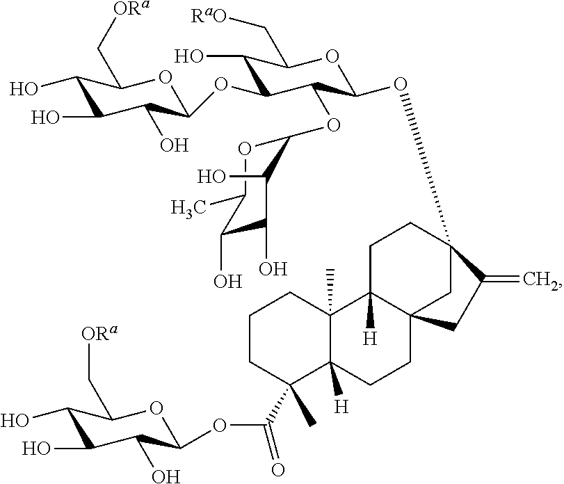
C1CC(C)(C(OC2C(O)C(O)C(O)C(C[ORa])O2)=O)C2([H])C(C)(C1)C1([H])C3(CC2)CC(OC2C(OC4OC(C)C(O)C(O)C4O)C(OC4C(O)C(O)C(O)C(C[ORa])O4)C(O)C(C[RaO])O2)(CC1)C(=C)C3
